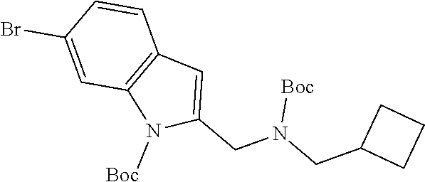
C1=C(Br)C=CC2=C1N([Boc])C(CN([Boc])CC1CCC1)=C2
